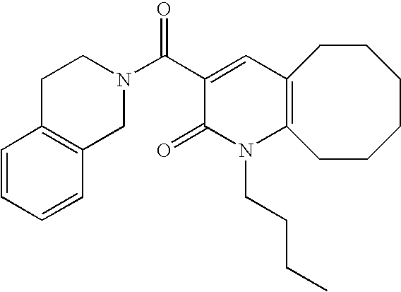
N1(C(C2=CC3=C(N(CCCC)C2=O)CCCCCC3)=O)CCC2=C(C1)C=CC=C2
